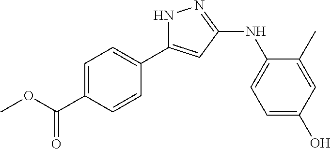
C1=C(C(OC)=O)C=CC(C2=CC(NC3=CC=C(O)C=C3C)=NN2)=C1
